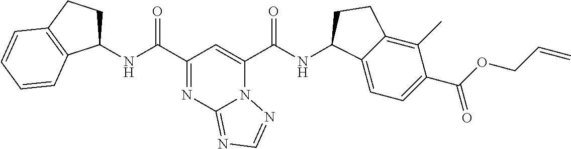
C1(NC(C2=NC3=NC=NN3C(C(NC3C4=CC=C(C(OCC=C)=O)C(C)=C4CC3)=O)=C2)=O)CCC2=C1C=CC=C2
